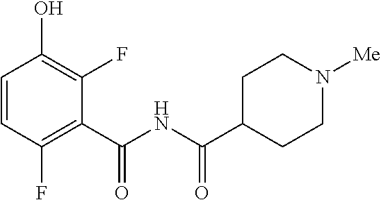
OC1=C(F)C(C(NC(C2CCN([Me])CC2)=O)=O)=C(F)C=C1
